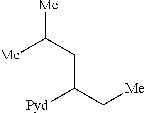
[Me]C(CC(C[Me])[Pyd])[Me]
